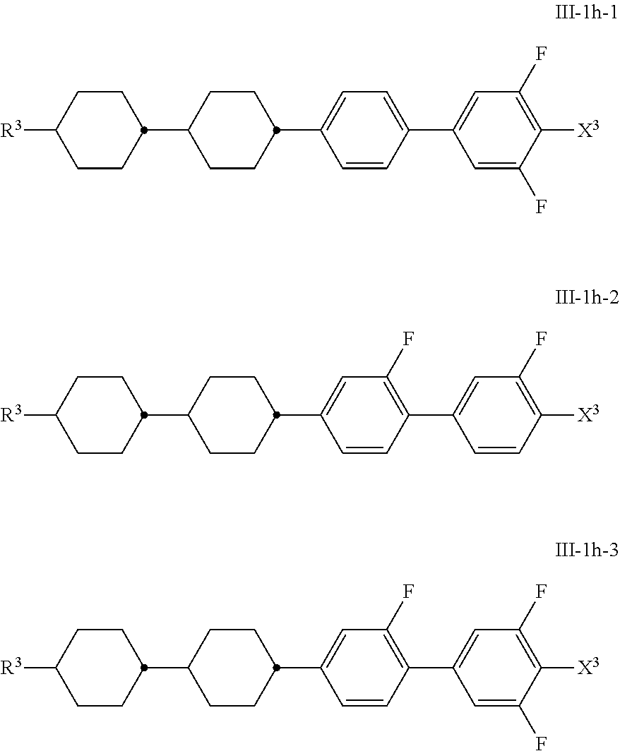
C1CC(C2CCC(C3=CC=C(C4=CC(F)=C([X3])C(F)=C4)C=C3)CC2)CCC1[R3].C1CC(C2CCC(C3=CC(F)=C(C4=CC(F)=C([X3])C=C4)C=C3)CC2)CCC1[R3].C1CC(C2CCC(C3=CC(F)=C(C4=CC(F)=C([X3])C(F)=C4)C=C3)CC2)CCC1[R3]
